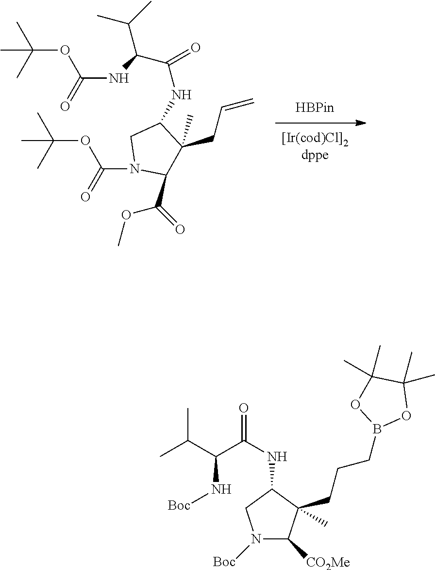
C1(C(=O)OC)C(CC=C)(C)C(NC(C(C(C)C)NC(=O)OC(C)(C)C)=O)CN1C(=O)OC(C)(C)C.N1([Boc])C([CO2Me])C(C)(CCCB2OC(C)(C)C(C)(C)O2)C(NC(C(C(C)C)N[Boc])=O)C1
